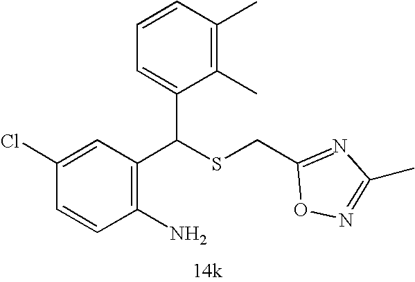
C1=CC(Cl)=CC(C(SCC2=NC(C)=NO2)C2=CC=CC(C)=C2C)=C1N
